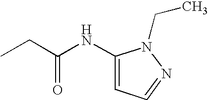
C1(NC(CC)=O)=CC=NN1CC
